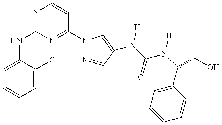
C1(NC2=NC=CC(N3N=CC(N(C(=O)N(C(C4=CC=CC=C4)CO)[H])[H])=C3)=N2)=CC=CC=C1Cl
